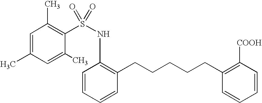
C1=C(C)C=C(C)C(S(=O)(NC2=C(CCCCCC3=C([COOH])C=CC=C3)C=CC=C2)=O)=C1C
